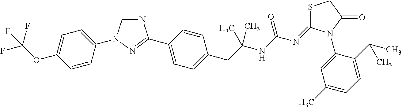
N1=C(C2=CC=C(CC(NC(N=C3SCC(=O)N3C3=CC(C)=CC=C3C(C)C)=O)(C)C)C=C2)N=CN1C1=CC=C(OC(F)(F)F)C=C1
